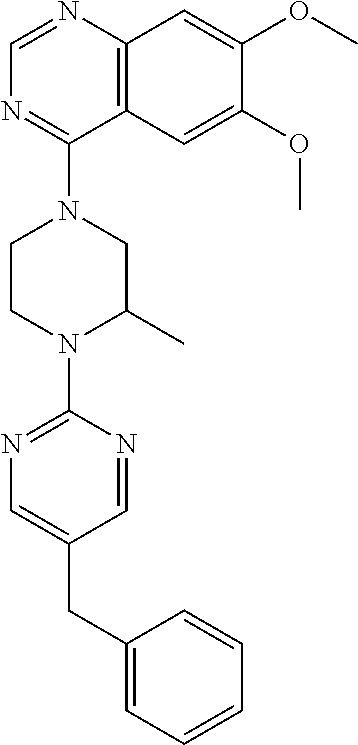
C12=C(N=CN=C1N1CCN(C3=NC=C(CC4=CC=CC=C4)C=N3)C(C)C1)C=C(OC)C(OC)=C2
